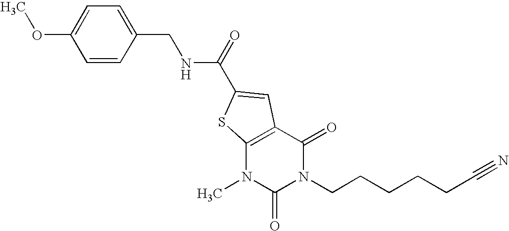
COC1=CC=C(CNC(=O)C2=CC3=C(N(C)C(=O)N(CCCCCC#N)C3=O)S2)C=C1
